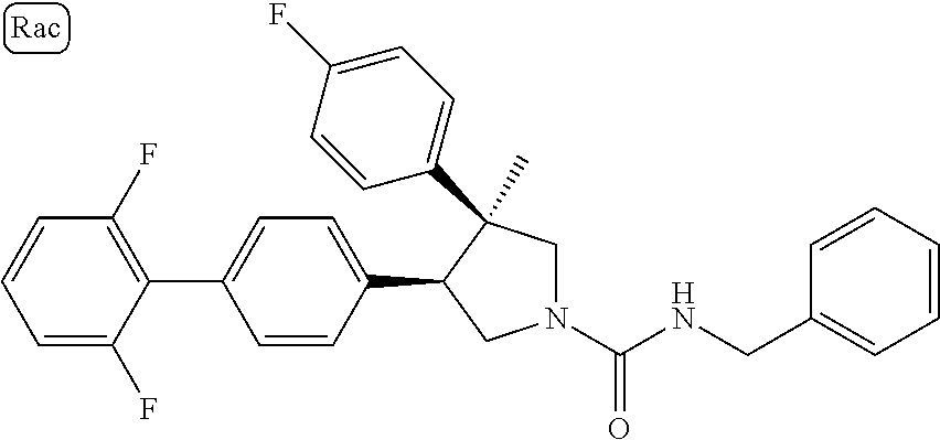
C1(C2=CC=C(C3CN(C(NCC4=CC=CC=C4)=O)CC3(C)C3=CC=C(F)C=C3)C=C2)=C(F)C=CC=C1F
